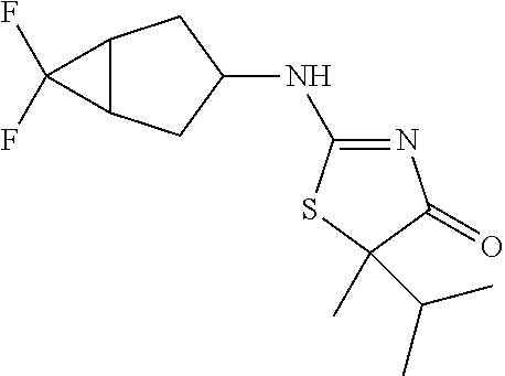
C12C(CC(NC3=NC(=O)C(C(C)C)(C)S3)C1)C2(F)F
